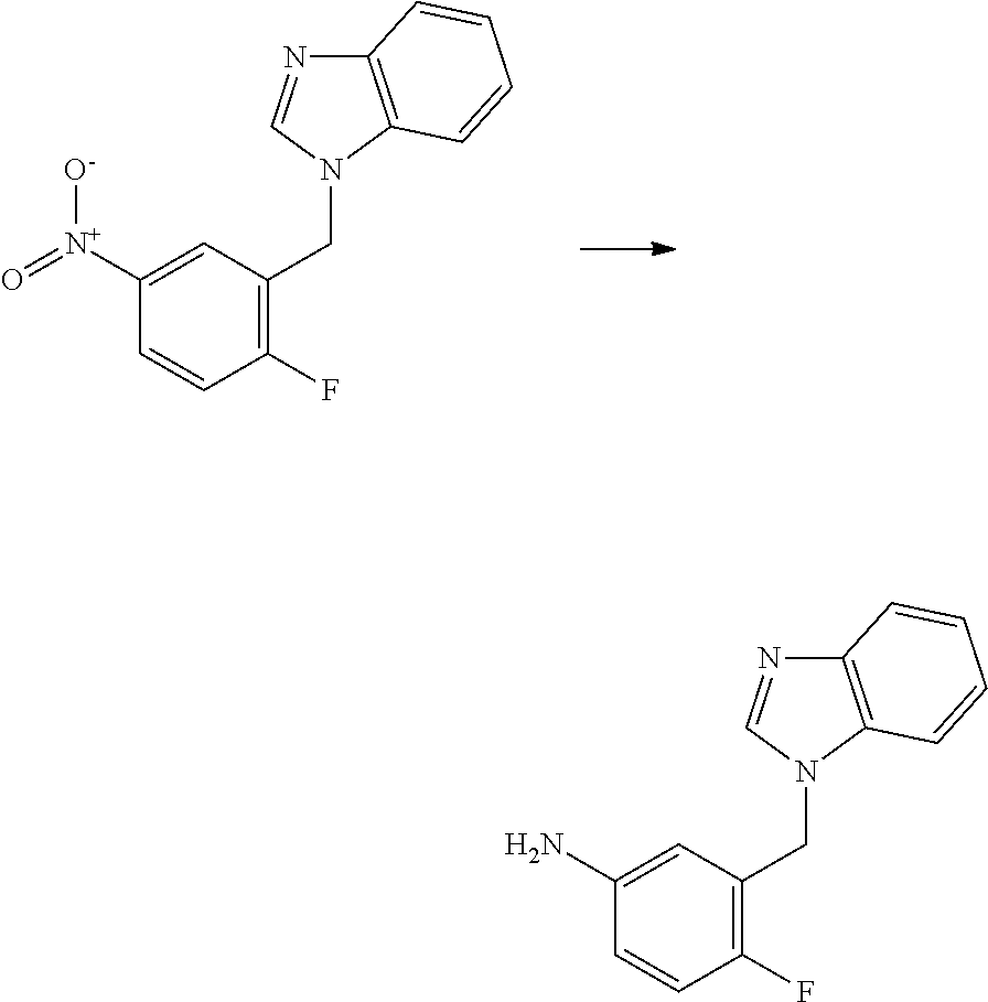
C1(F)=C(CN2C=NC3=C2C=CC=C3)C=C([N+](=O)[O-])C=C1.C1(F)=C(CN2C=NC3=C2C=CC=C3)C=C(N)C=C1
